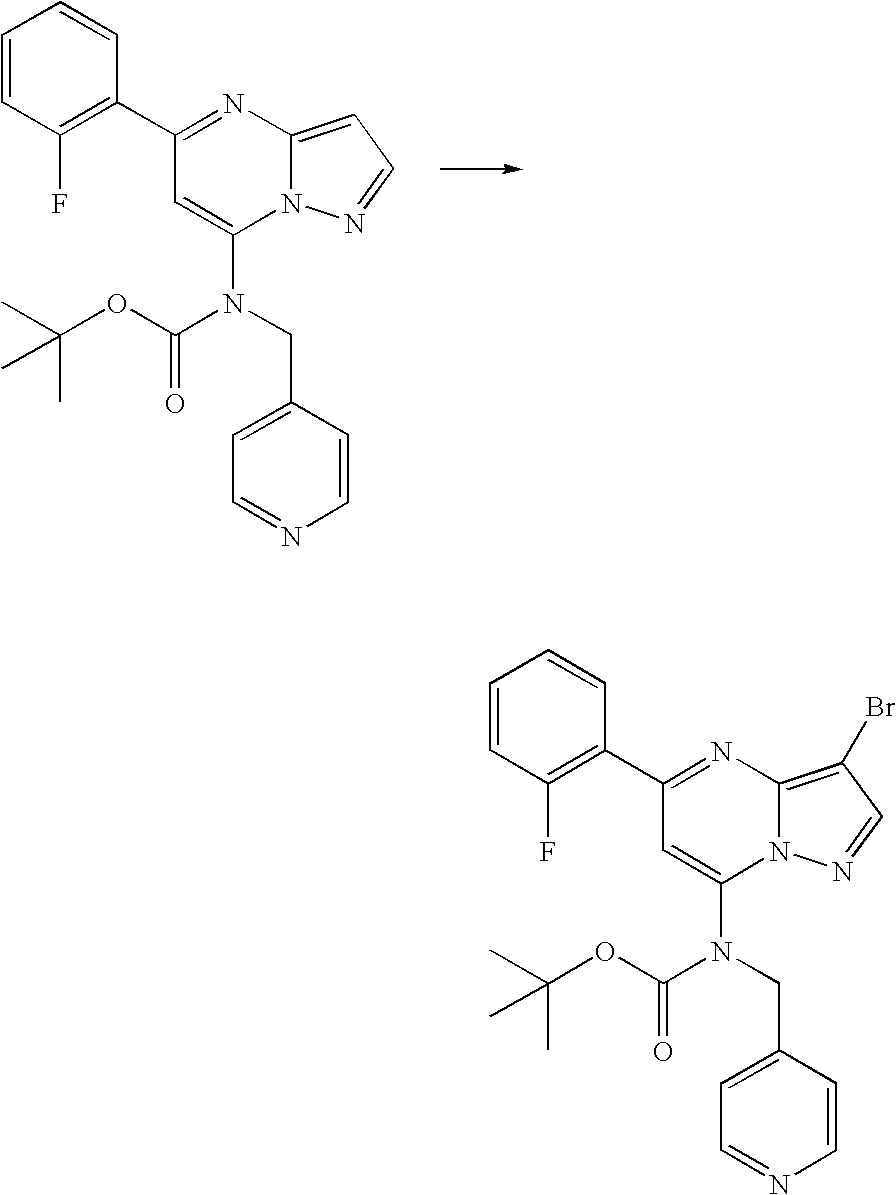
C1=CC(F)=C(C2=NC3=CC=NN3C(N(CC3=CC=NC=C3)C(=O)OC(C)(C)C)=C2)C=C1.C1=CC(F)=C(C2=NC3=C(Br)C=NN3C(N(CC3=CC=NC=C3)C(=O)OC(C)(C)C)=C2)C=C1
